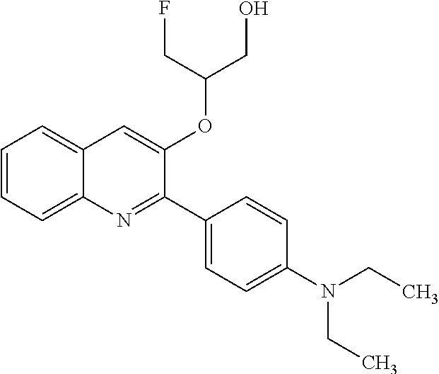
C1=CC=C2C(=C1)C=C(OC(CF)CO)C(C1=CC=C(N(CC)CC)C=C1)=N2
